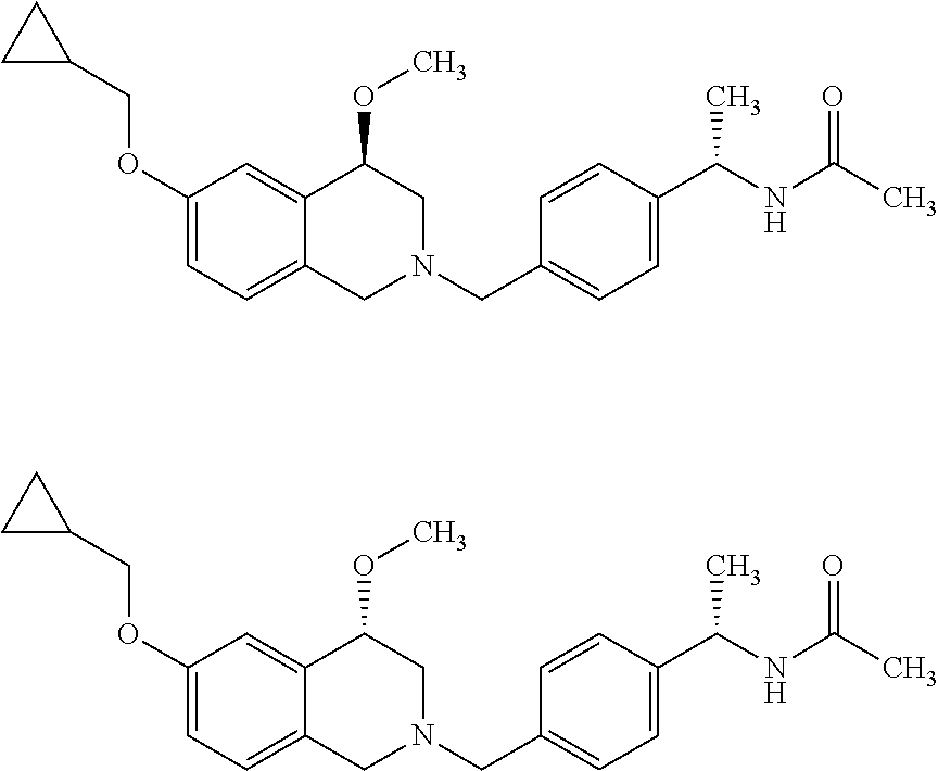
C1C(COC2=CC=C3C(=C2)C(OC)CN(CC2=CC=C(C(NC(C)=O)C)C=C2)C3)C1.C1C(COC2=CC=C3C(=C2)C(OC)CN(CC2=CC=C(C(NC(C)=O)C)C=C2)C3)C1
